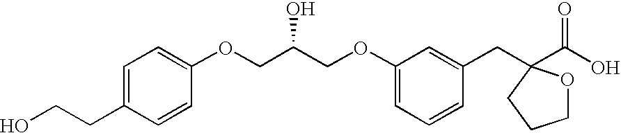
C(COC1=CC=CC(CC2(C(O)=O)OCCC2)=C1)(COC1=CC=C(CCO)C=C1)O
